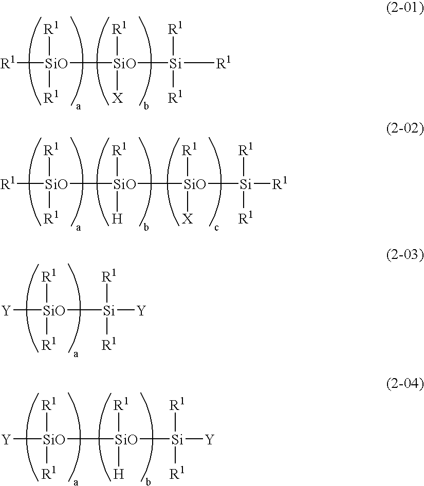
[R1][SiO]([SiO]([Si]([R1])([R1])[R1])([R1])[X])([R1])[R1].[R1][SiO]([SiO]([SiO]([R1])([X])[Si]([R1])([R1])[R1])([R1])[H])([R1])[R1].[Y][SiO]([Si]([R1])([R1])[Y])([R1])[R1].[Y][SiO]([SiO]([R1])([H])[Si]([Y])([R1])[R1])([R1])[R1]
